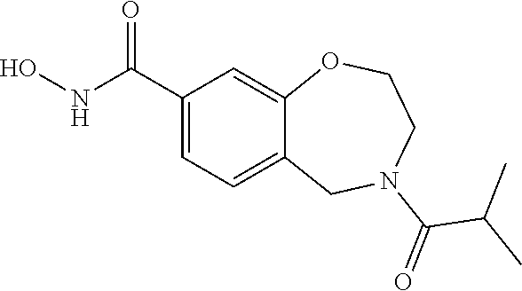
C1(C(NO)=O)=CC=C2C(=C1)OCCN(C(=O)C(C)C)C2
